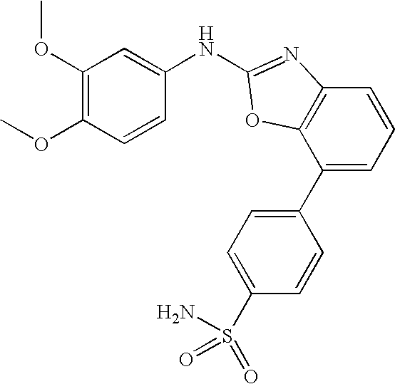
C1(C2=CC=C(S(=O)(=O)N)C=C2)=CC=CC2=C1OC(NC1=CC(OC)=C(OC)C=C1)=N2
